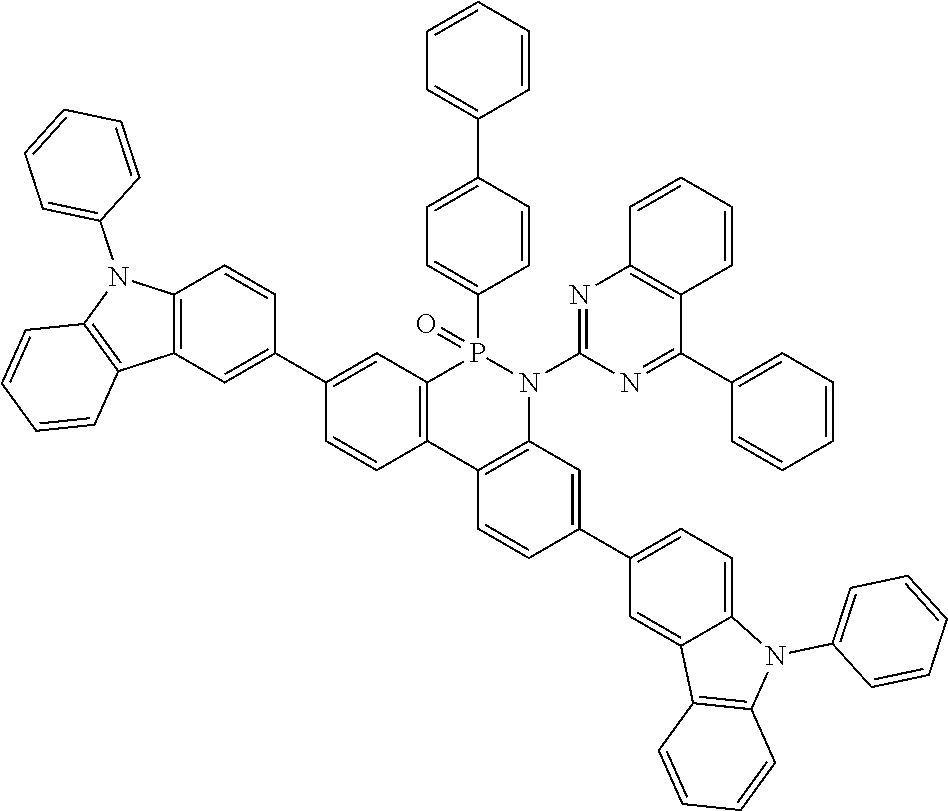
C12=C(C3=C(N(C4=NC5=C(C(C6=CC=CC=C6)=N4)C=CC=C5)P1(=O)C1=CC=C(C4=CC=CC=C4)C=C1)C=C(C1=CC=C4C(=C1)C1=C(N4C4=CC=CC=C4)C=CC=C1)C=C3)C=CC(C1=CC3=C(C=C1)N(C1=CC=CC=C1)C1=C3C=CC=C1)=C2
